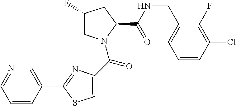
C1C(F)CC(C(=O)NCC2=CC=CC(Cl)=C2F)N1C(=O)C1=CSC(C2=CN=CC=C2)=N1
